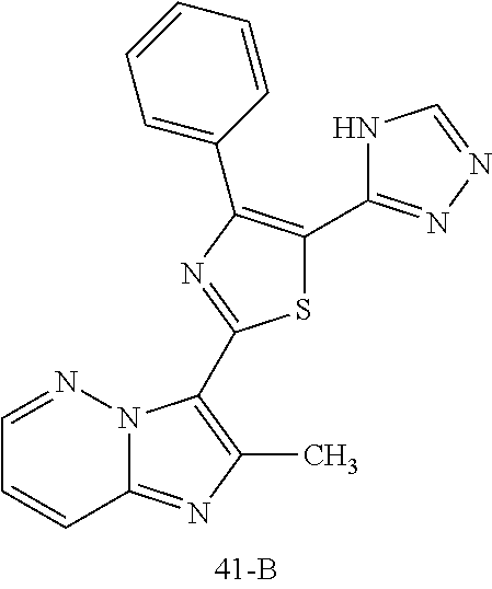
C1=NN2C(=NC(C)=C2C2=NC(C3=CC=CC=C3)=C(C3=NN=CN3)S2)C=C1
